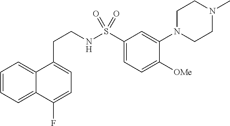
C1=CC=C2C(=C1)C(CCNS(C1=CC=C([OMe])C(N3CCN(C)CC3)=C1)(=O)=O)=CC=C2F
